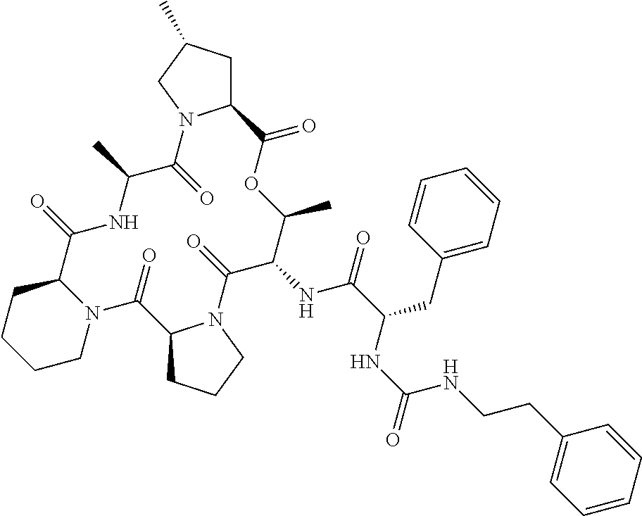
C12CC(C)CN1C(=O)C(C)NC(=O)C1CCCCN1C(=O)C1CCCN1C(=O)C(NC(=O)C(CC1=CC=CC=C1)NC(=O)NCCC1=CC=CC=C1)C(C)OC2=O
